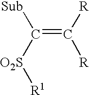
[Sub]C([O2S][R1])=C([R])[R]
